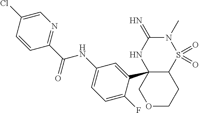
C12C(C3=CC(NC(C4=NC=C(Cl)C=C4)=O)=CC=C3F)(NC(=N)N(C)S1(=O)=O)COCC2
